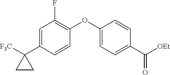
C1=C(C2([F3C])CC2)C=CC(OC2=CC=C(C([OEt])=O)C=C2)=C1F
